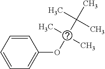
C1=CC=CC(OC(C(C)(C)C)(C)C)=C1
